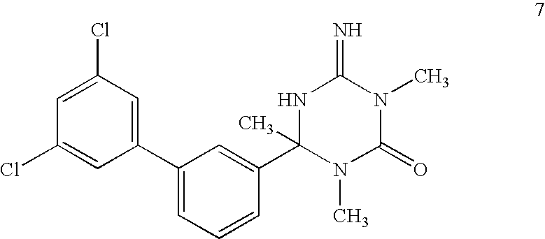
C1=C(Cl)C=C(Cl)C=C1C1=CC=CC(C2(C)N(C)C(=O)N(C)C(=N)N2)=C1
